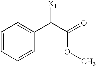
C1=CC=CC(C(C(=O)OC)[X1])=C1
